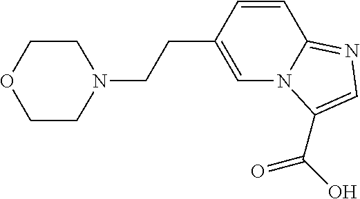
C1=CC2=NC=C(C(=O)O)N2C=C1CCN1CCOCC1
